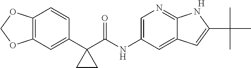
[H].C1=C(NC(C2(C3=CC4=C(C=C3)OCO4)CC2)=O)C=C2C(=N1)NC(C(C)(C)C)=C2
